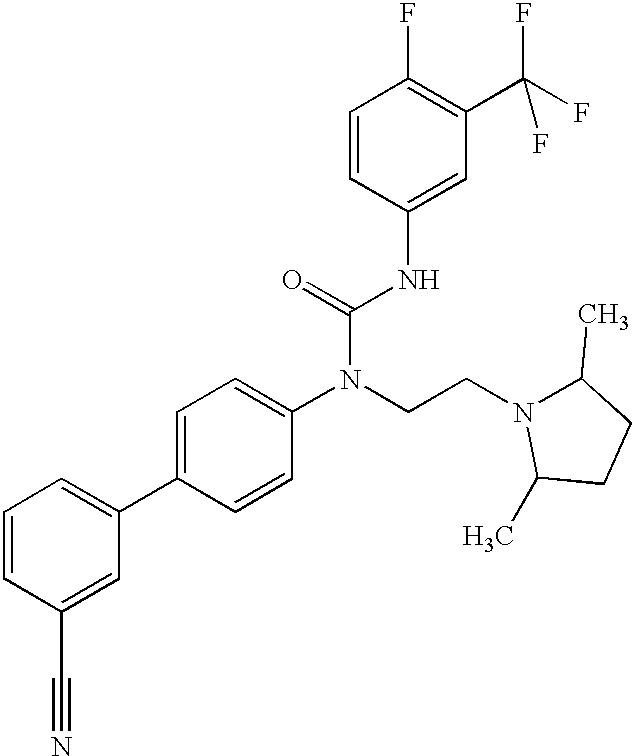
C1=CC(C#N)=CC(C2=CC=C(N(CCN3C(C)CCC3C)C(=O)NC3=CC(C(F)(F)F)=C(F)C=C3)C=C2)=C1
